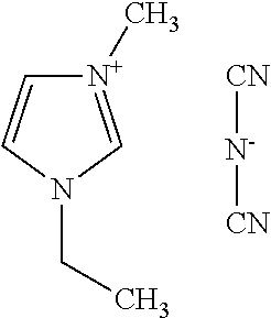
[N+]1(C)=CN(CC)C=C1.[CN][N-][CN]
